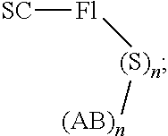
[SC][Fl][(S)n][(AB)n]
